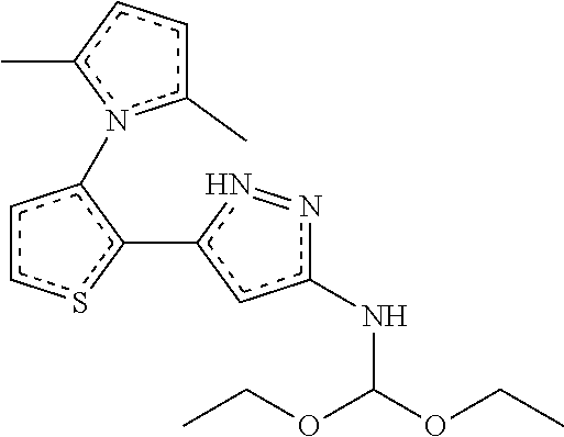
c1csc(-c2cc(NC(OCC)OCC)n=n2)c1-n1c(C)ccc1C
